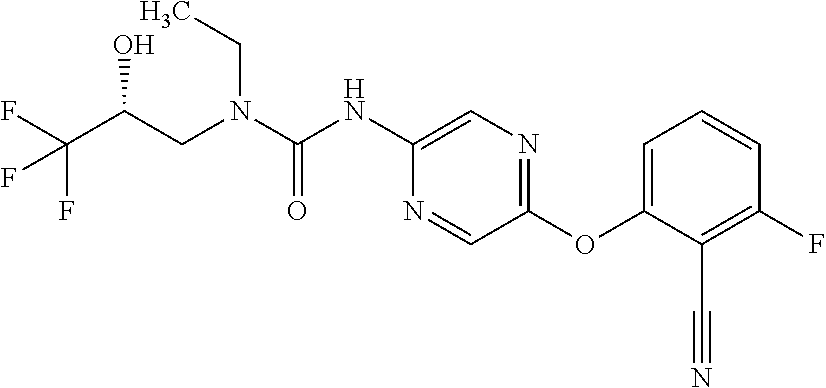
C(C(F)(F)F)(O)CN(CC)C(=O)NC1=CN=C(OC2=CC=CC(F)=C2C#N)C=N1
